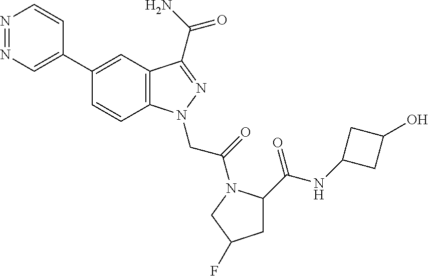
N1=NC=C(C2=CC3=C(C=C2)N(CC(=O)N2C(C(=O)NC4CC(O)C4)CC(F)C2)N=C3C(=O)N)C=C1
